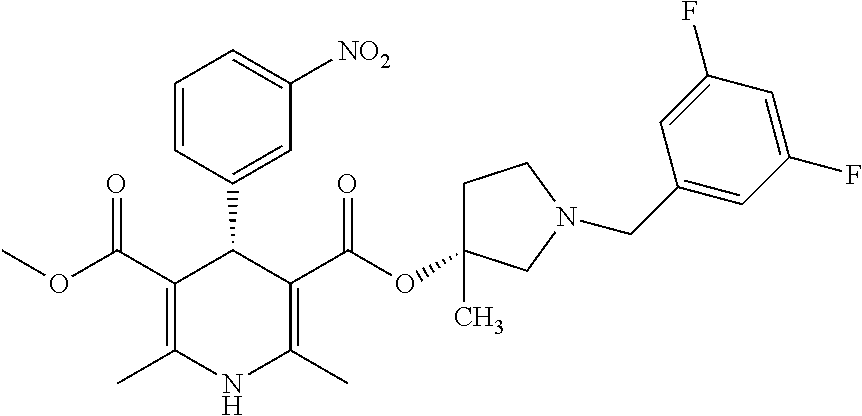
C1=CC(C2C(C(OC)=O)=C(C)NC(C)=C2C(=O)OC2(C)CCN(CC3=CC(F)=CC(F)=C3)C2)=CC([NO2])=C1
